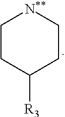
C1CC([R3])CC[N**]1
